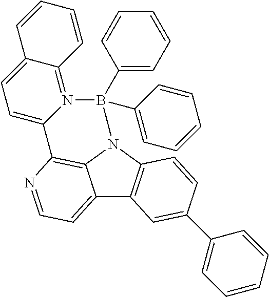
C12=CC=NC3=C1N(C1=C2C=C(C2=CC=CC=C2)C=C1)B(C1=CC=CC=C1)(C1=CC=CC=C1)N1=C2C(=CC=C31)C=CC=C2
